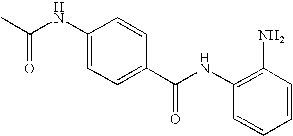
C1(NC(C)=O)=CC=C(C(NC2=C(N)C=CC=C2)=O)C=C1
